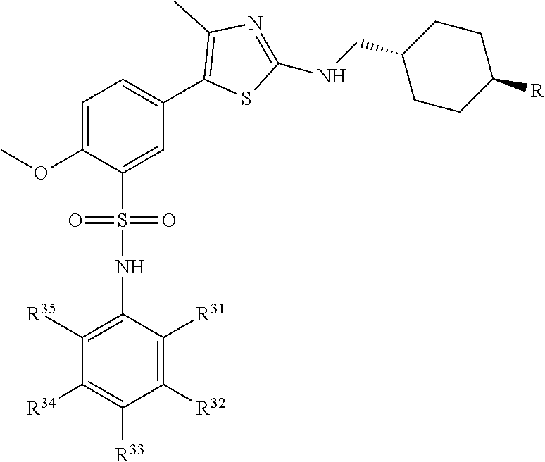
C1=C(OC)C(S(=O)(=O)NC2=C([R35])C([R34])=C([R33])C([R32])=C2[R31])=CC(C2=C(C)N=C(NCC3CCC([R])CC3)S2)=C1
